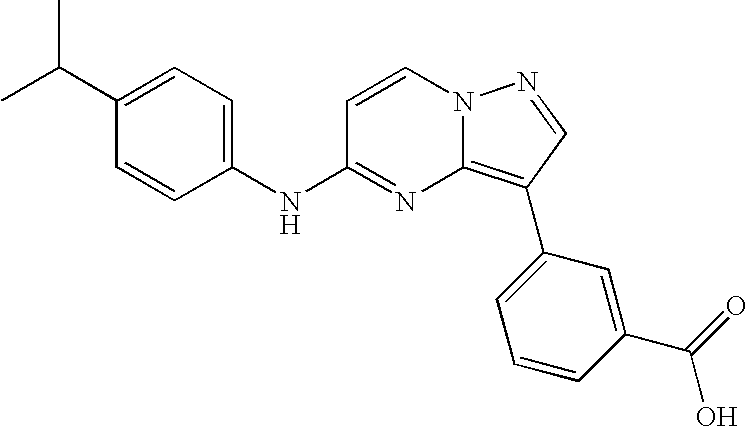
C1(C(C)C)=CC=C(NC2=NC3=C(C4=CC=CC(C(=O)O)=C4)C=NN3C=C2)C=C1
